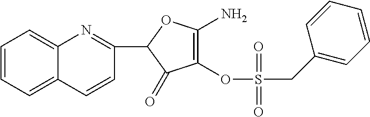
C1(C2=NC3=CC=CC=C3C=C2)C(=O)C(OS(CC2=CC=CC=C2)(=O)=O)=C(N)O1
